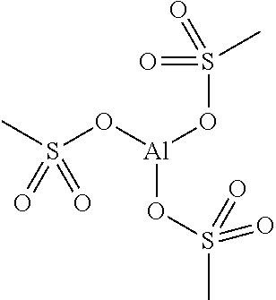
CS(O[Al](OS(=O)(=O)C)OS(C)(=O)=O)(=O)=O
